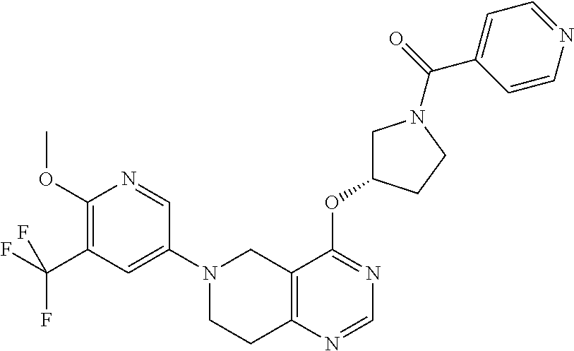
C1(N2CCC3=C(C2)C(OC2CN(C(=O)C4=CC=NC=C4)CC2)=NC=N3)=CC(C(F)(F)F)=C(OC)N=C1
